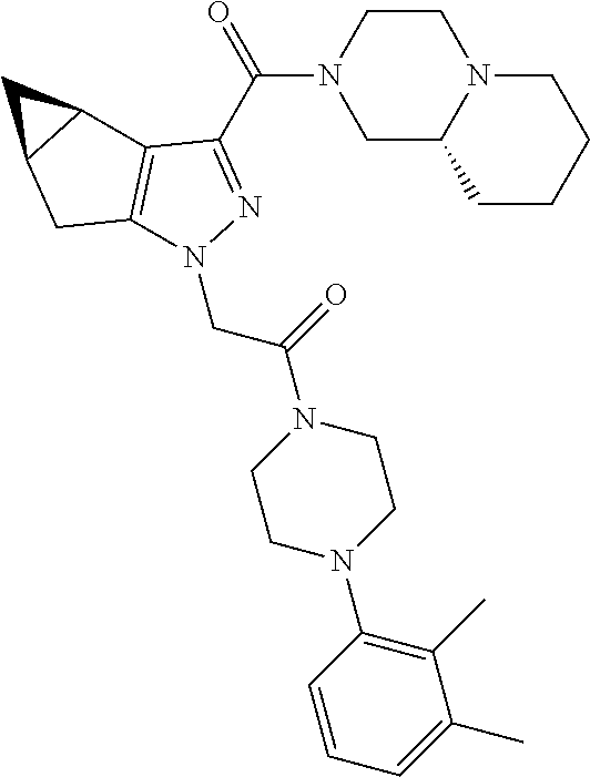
C1(C(=O)N2CC3N(CC2)CCCC3)=NN(CC(=O)N2CCN(C3=C(C)C(C)=CC=C3)CC2)C2=C1C1C(C2)C1
